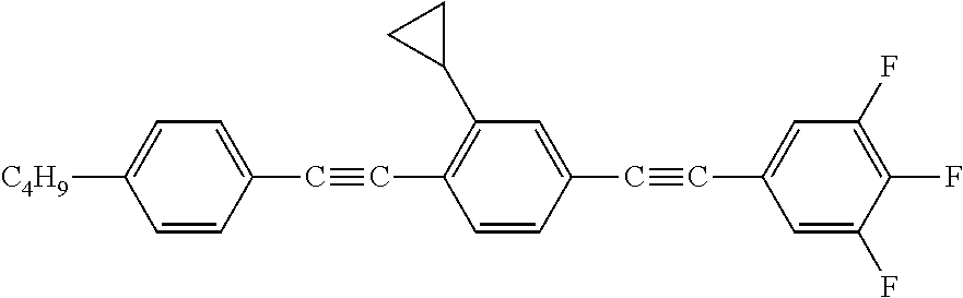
C1=C([C4H9])C=CC(C#CC2=C(C3CC3)C=C(C#CC3=CC(F)=C(F)C(F)=C3)C=C2)=C1
